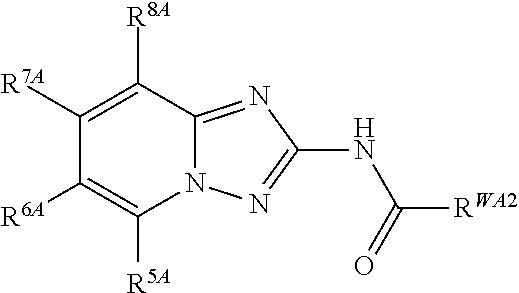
C1([R7A])=C([R8A])C2=NC(NC(=O)[RWA2])=NN2C([R5A])=C1[R6A]
